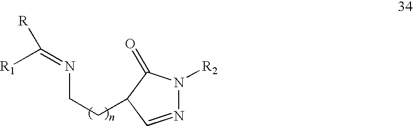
N1=CC(CCN=C([R1])[R])C(=O)N1[R2]
